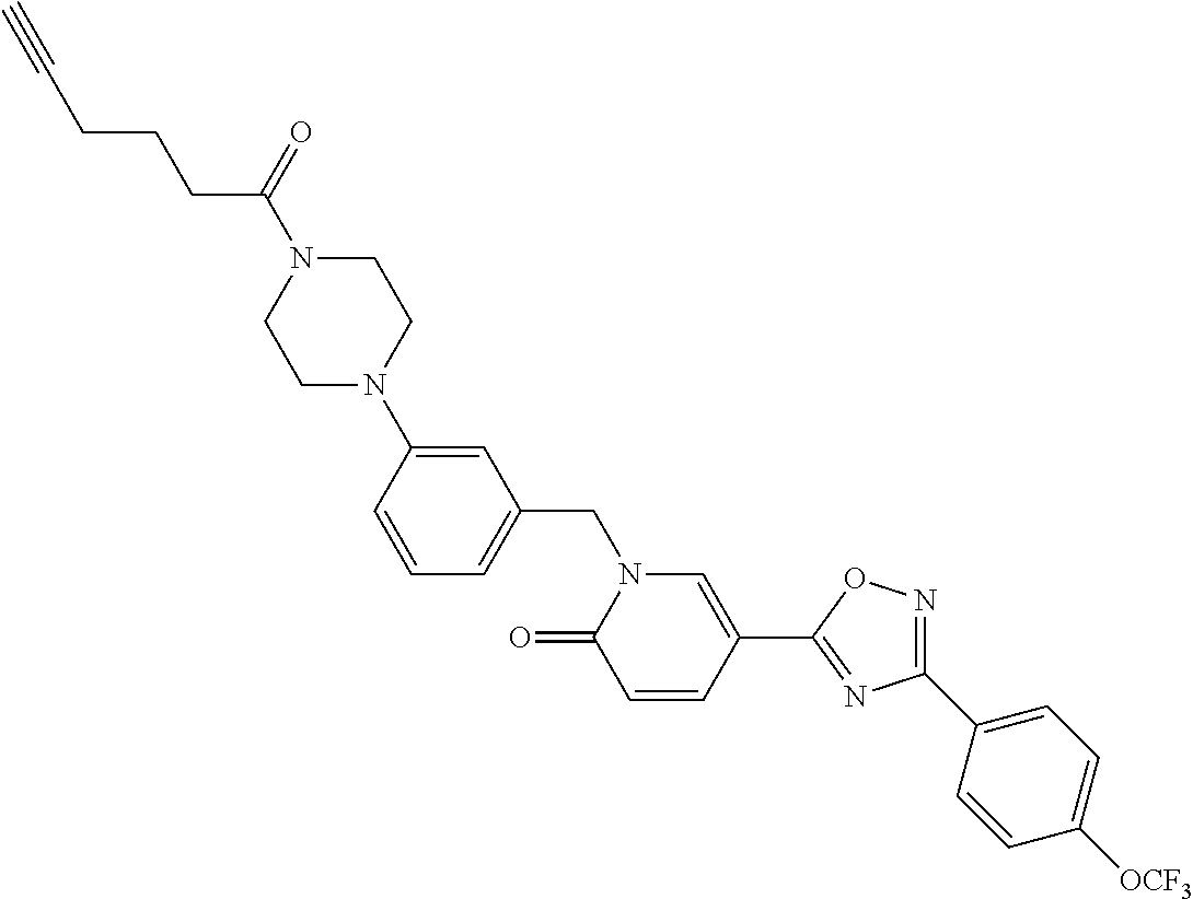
C1=CC(N2CCN(C(CCCC#C)=O)CC2)=CC(CN2C(=O)C=CC(C3=NC(C4=CC=C([OCF3])C=C4)=NO3)=C2)=C1
